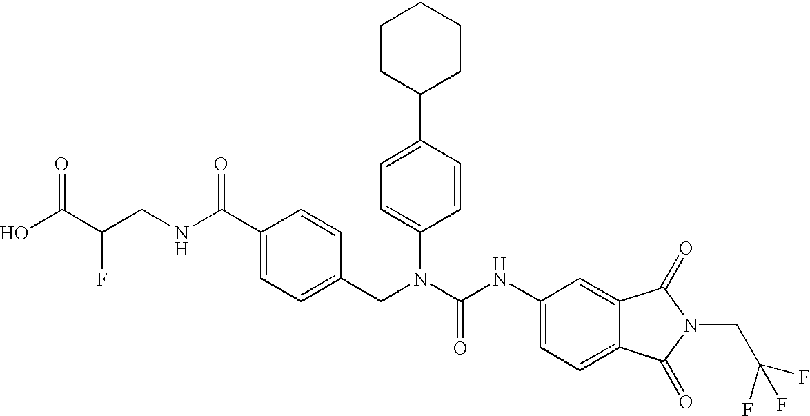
OC(C(CNC(C1=CC=C(CN(C(NC2=CC=C3C(=C2)C(=O)N(CC(F)(F)F)C3=O)=O)C2=CC=C(C3CCCCC3)C=C2)C=C1)=O)F)=O
